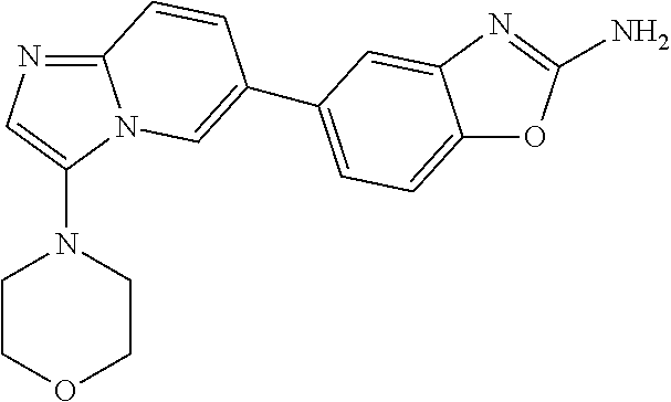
C12=NC=C(N3CCOCC3)N1C=C(C1=CC=C3OC(N)=NC3=C1)C=C2
